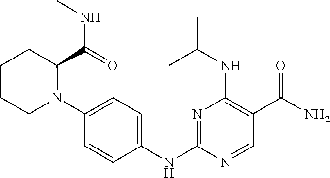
N1=C(NC2=CC=C(N3C(C(=O)NC)CCCC3)C=C2)N=CC(C(N)=O)=C1NC(C)C
